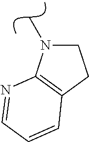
C1CC2=C(N1C)N=CC=C2
